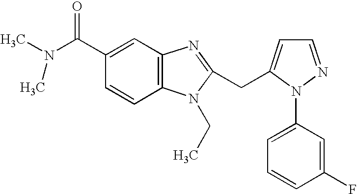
C1(C(N(C)C)=O)=CC2=C(C=C1)N(CC)C(CC1=CC=NN1C1=CC=CC(F)=C1)=N2
